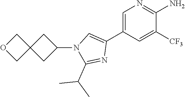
C1=C(C2=CN(C3CC4(C3)COC4)C(C(C)C)=N2)C=C([CF3])C(N)=N1
